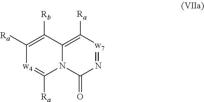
C1([Ra])=C([Rb])C2=C([Ra])[w7]=NC(=O)N2C([Ra])=[w4]1
